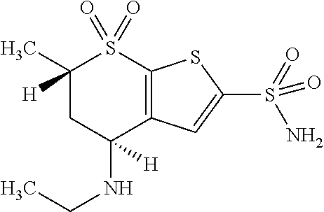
C12=C(C=C(S(=O)(N)=O)S1)C(NCC)([H])CC(C)([H])S2(=O)=O
